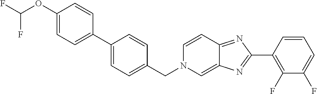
C1(C2=NC3=CN(CC4=CC=C(C5=CC=C(OC(F)F)C=C5)C=C4)C=CC3=N2)=C(F)C(F)=CC=C1
